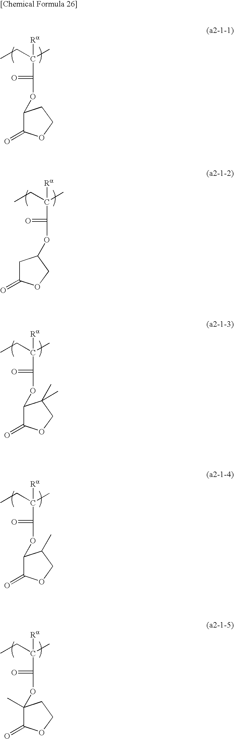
C([Ra])(CC)(C)C(=O)OC1CC(=O)OC1.C([Ra])(CC)(C)C(=O)OC1C(=O)OCC1.C([Ra])(CC)(C)C(=O)OC1C(=O)OCC1(C)C.C([Ra])(CC)(C)C(=O)OC1C(=O)OCC1C.C([Ra])(CC)(C)C(=O)OC1(C)C(=O)OCC1
